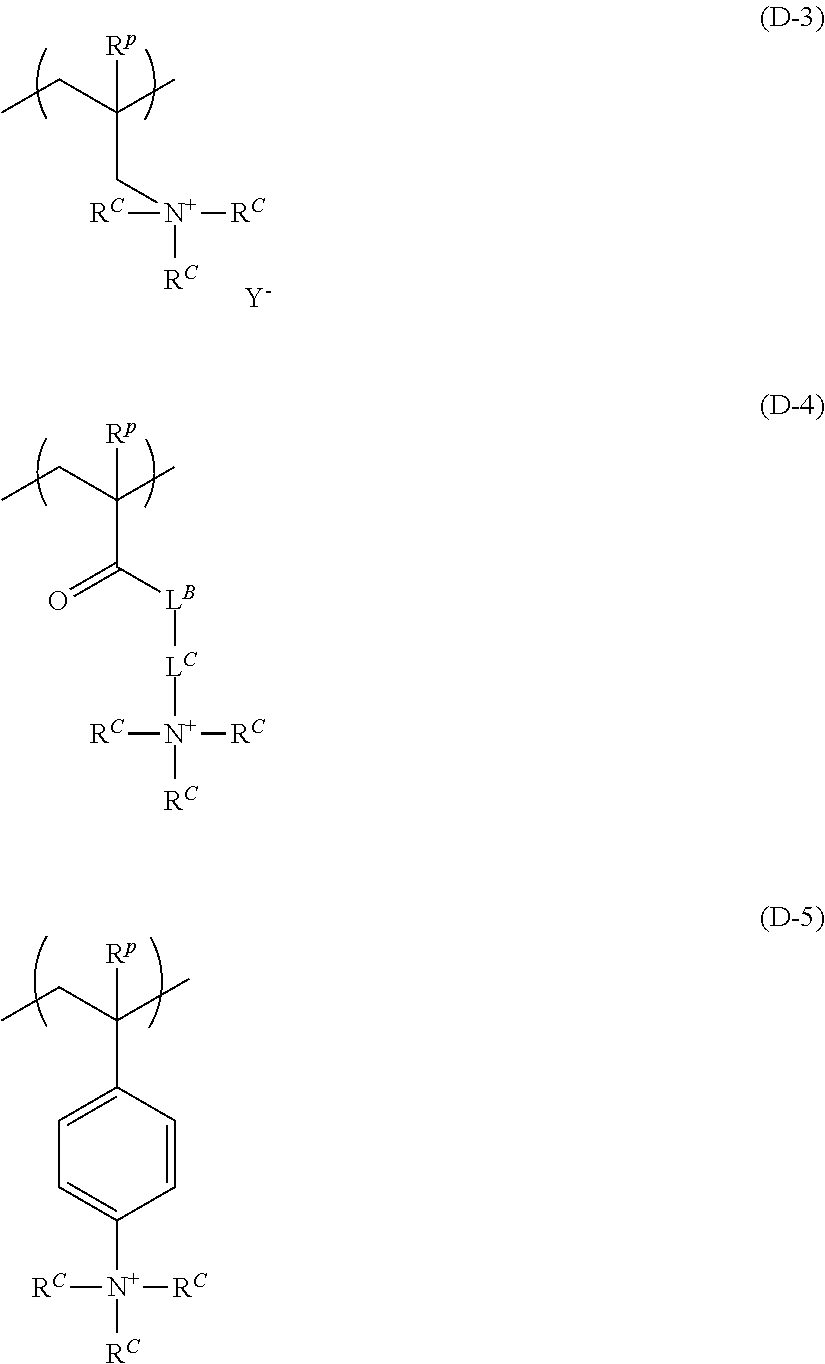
C(C[N+]([RC])([RC])[RC])(CC)(C)[Rp].[Y].C(C([LB][LC][N+]([RC])([RC])[RC])=O)(CC)(C)[Rp].C(C1=CC=C([N+]([RC])([RC])[RC])C=C1)(CC)([Rp])C
